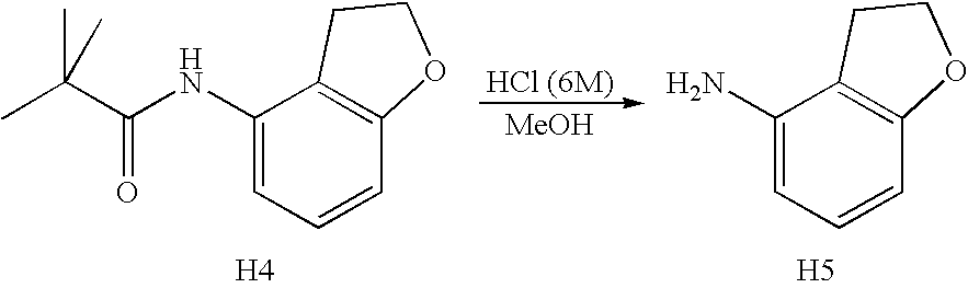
C1(NC(=O)C(C)(C)C)=CC=CC2=C1CCO2.[H4].[MeOH].C1(N)=CC=CC2=C1CCO2.[H5]
